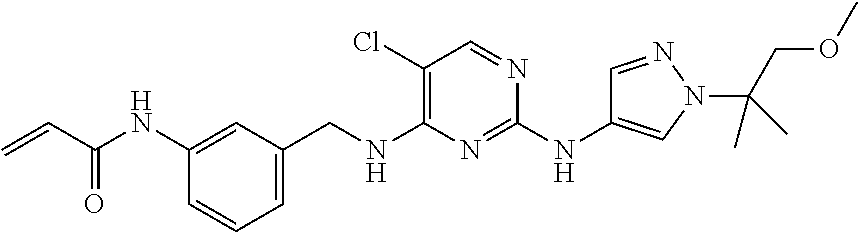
C1=C(CNC2=C(Cl)C=NC(NC3=CN(C(COC)(C)C)N=C3)=N2)C=C(NC(C=C)=O)C=C1
